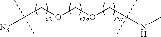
[N3]C(COCOCC(NC)(C)C)(C)C
